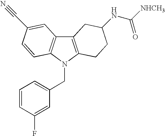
C1=CC(F)=CC(CN2C3=C(C4=C2C=CC(C#N)=C4)CC(NC(=O)[NHCH3])CC3)=C1
